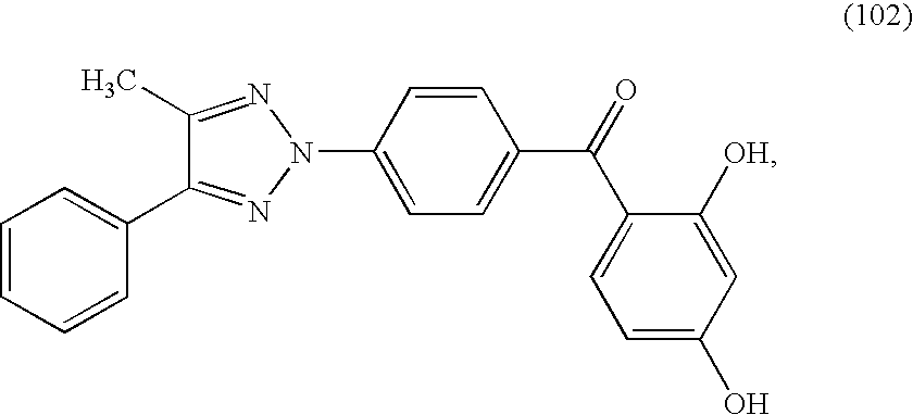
N1(C2=CC=C(C(=O)C3=CC=C(O)C=C3[OH])C=C2)N=C(C)C(C2=CC=CC=C2)=N1
